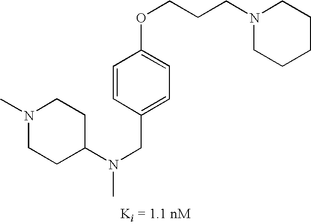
C1=CC(OCCCN2CCCCC2)=CC=C1CN(C1CCN(C)CC1)C
